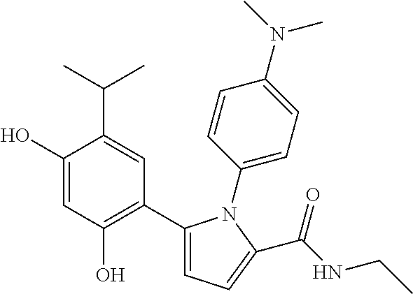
C1(O)=CC(O)=C(C2=CC=C(C(NCC)=O)N2C2=CC=C(N(C)C)C=C2)C=C1C(C)C
